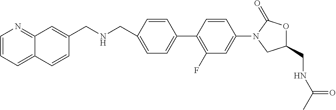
C1(CNCC2=CC3=NC=CC=C3C=C2)=CC=C(C2=C(F)C=C(N3CC(CNC(=O)C)OC3=O)C=C2)C=C1
